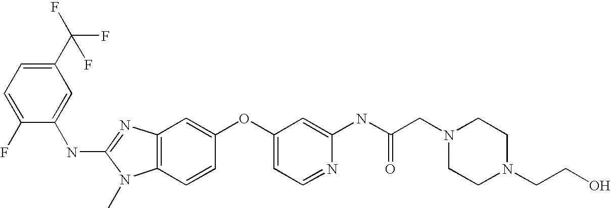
C1(C(F)(F)F)=CC=C(F)C(NC2=NC3=C(N2C)C=CC(OC2=CC=NC(NC(CN4CCN(CCO)CC4)=O)=C2)=C3)=C1
